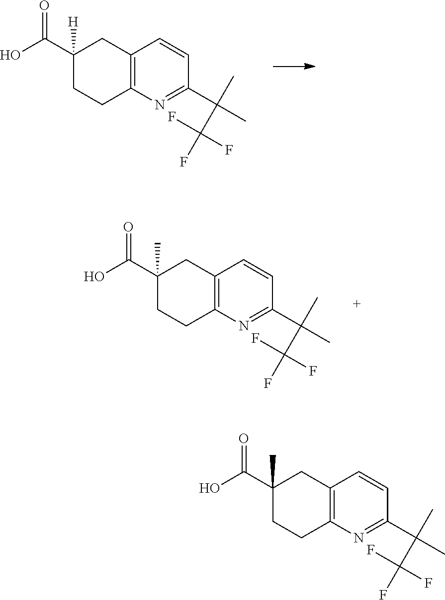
C1(C(O)=O)([H])CCC2=C(C1)C=CC(C(C)(C)C(F)(F)F)=N2.C1(C(O)=O)(C)CCC2=C(C1)C=CC(C(C)(C)C(F)(F)F)=N2.C1(C(O)=O)(C)CCC2=C(C1)C=CC(C(C)(C)C(F)(F)F)=N2
